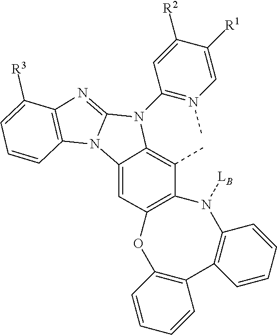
C12=C(C(C)=C3C(=C1)N1C(=NC4=C1C=CC=C4[R3])N3C1=N(C)C=C([R1])C([R2])=C1)N([LB])C1=C(C3=C(O2)C=CC=C3)C=CC=C1
